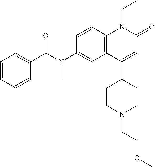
N(C1=CC2=C(C=C1)N(CC)C(=O)C=C2C1CCN(CCOC)CC1)(C(C1=CC=CC=C1)=O)C
